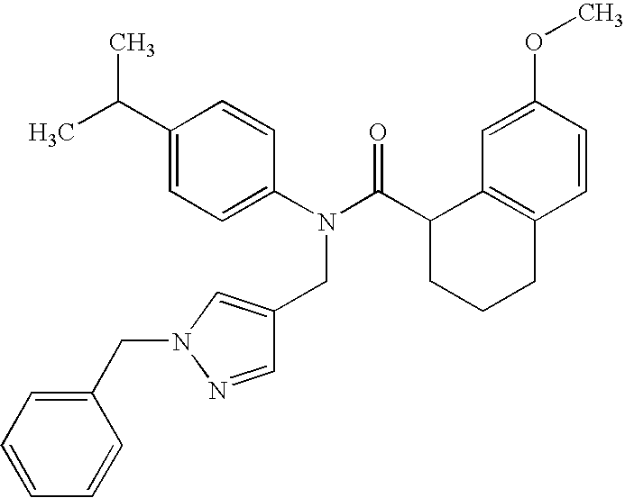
C1=C(OC)C=CC2=C1C(C(N(C1=CC=C(C(C)C)C=C1)CC1=CN(CC3=CC=CC=C3)N=C1)=O)CCC2
